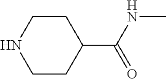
C1CC(C(=O)NC)CCN1
